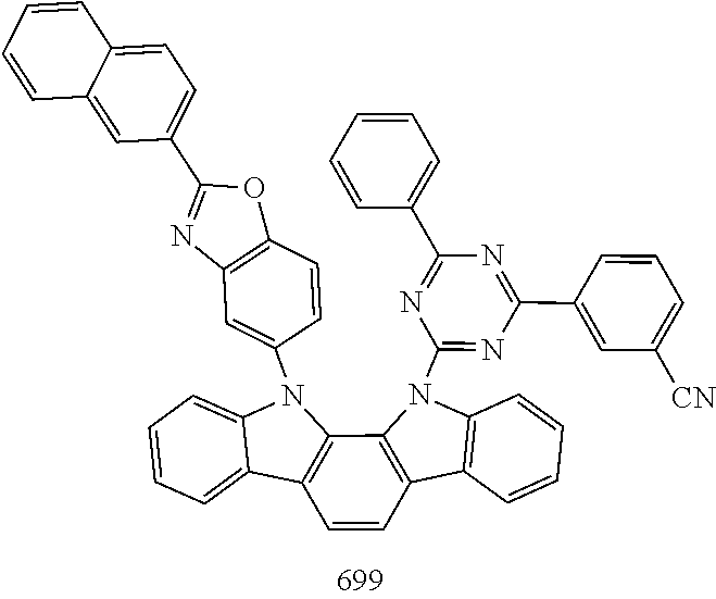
C12=CC=CC=C1N(C1=CC3=C(C=C1)OC(C1=CC=C4C(=C1)C=CC=C4)=N3)C1=C2C=CC2=C1N(C1=NC(C3=CC([CN])=CC=C3)=NC(C3=CC=CC=C3)=N1)C1=C2C=CC=C1
